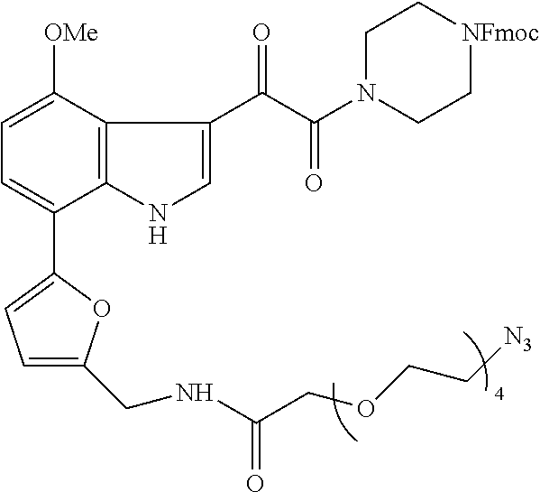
C1=C(CNC(COCC[N3])=O)OC(C2=CC=C([OMe])C3=C2NC=C3C(C(N2CC[NFmoc]CC2)=O)=O)=C1
